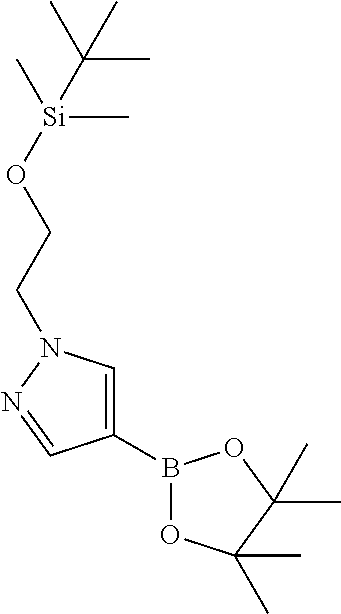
C1(B2OC(C)(C)C(C)(C)O2)=CN(CCO[Si](C)(C)C(C)(C)C)N=C1
